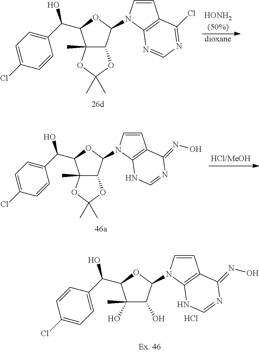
C12(C)C(C(N3C=CC4=C3N=CN=C4Cl)OC1C(C1=CC=C(Cl)C=C1)O)OC(C)(C)O2.[HONH2(50%)].[dioxane].C12(C)C(C(N3C=CC4=C3NC=NC4=NO)OC1C(C1=CC=C(Cl)C=C1)O)OC(C)(C)O2.C1(O)(C)C(O)C(N2C=CC3=C2NC=NC3=NO)OC1C(C1=CC=C(Cl)C=C1)O.Cl
